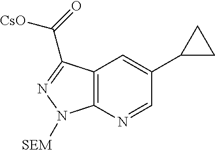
C12=C(N=CC(C3CC3)=C1)N([SEM])N=C2C(=O)[CsO]
